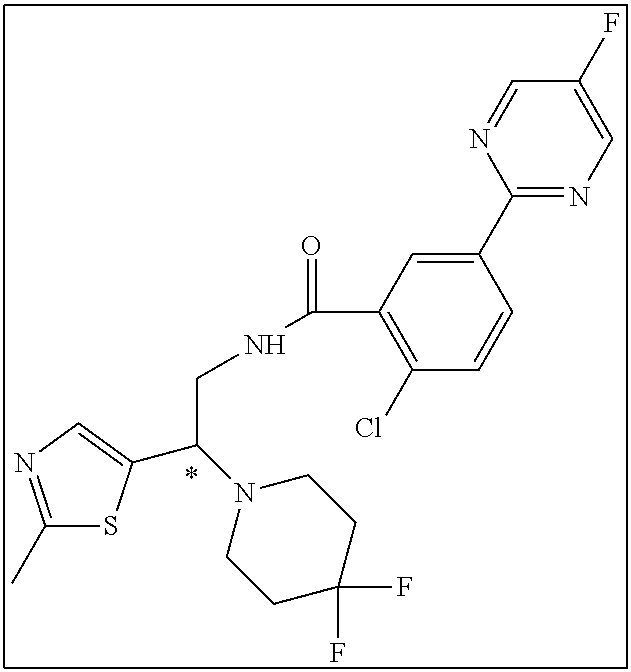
C1(C)=NC=C(C(N2CCC(F)(F)CC2)CNC(=O)C2=C(Cl)C=CC(C3=NC=C(F)C=N3)=C2)S1
